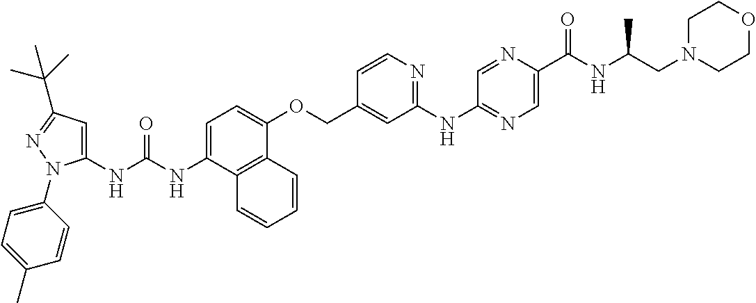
C1=C(NC(NC2=CC(C(C)(C)C)=NN2C2=CC=C(C)C=C2)=O)C2=C(C(OCC3=CC(NC4=NC=C(C(NC(CN5CCOCC5)C)=O)N=C4)=NC=C3)=C1)C=CC=C2
